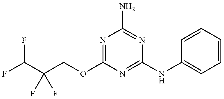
FC(C(COC1=NC(N)=NC(NC2=CC=CC=C2)=N1)(F)F)F
